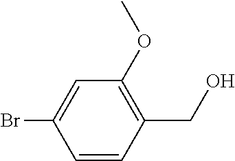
C1=CC(CO)=C(OC)C=C1Br
